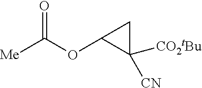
[Me]C(OC1C([CN])([CO2tBu])C1)=O
